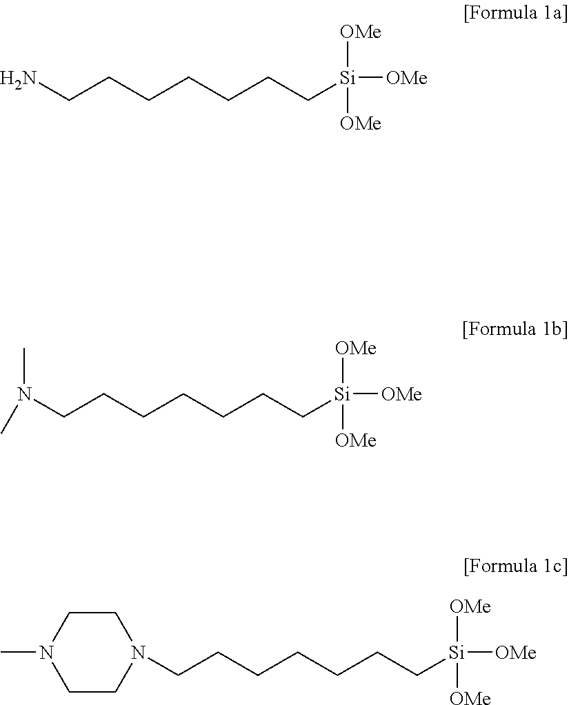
NCCCCCCC[Si]([OMe])([OMe])[OMe].N(CCCCCCC[Si]([OMe])([OMe])[OMe])(C)C.C(CCCCCC[Si]([OMe])([OMe])[OMe])N1CCN(C)CC1
